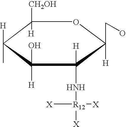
C1([CH2OH])([H])C([H])(C)C([H])(O)C([H])([HNH][R12]([X])([X])[X])C(CO)([H])O1
